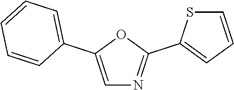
C1=C(C2=CC=CC=C2)OC(C2=CC=CS2)=N1
